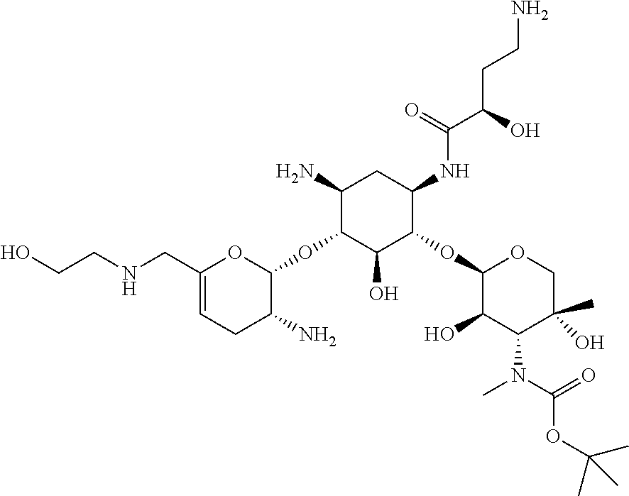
C1(N)C(OC2OC(CNCCO)=CCC2N)C(O)C(OC2C(O)C(N(C(OC(C)(C)C)=O)C)C(C)(O)CO2)C(NC(C(CCN)O)=O)C1
